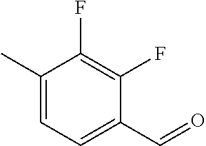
C1(C)=CC=C(C=O)C(F)=C1F
